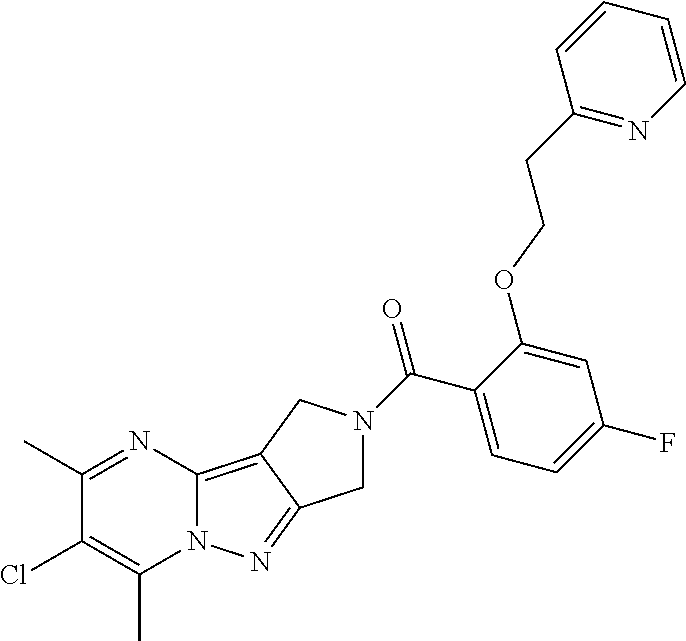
O=C(C1=CC=C(F)C=C1OCCC1=NC=CC=C1)N1CC2=NN3C(=C2C1)N=C(C)C(Cl)=C3C
